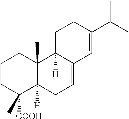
C1CC([COOH])(C)C2([H])C(C)(C1)C1([H])C(=CC2)C=C(C(C)C)CC1
